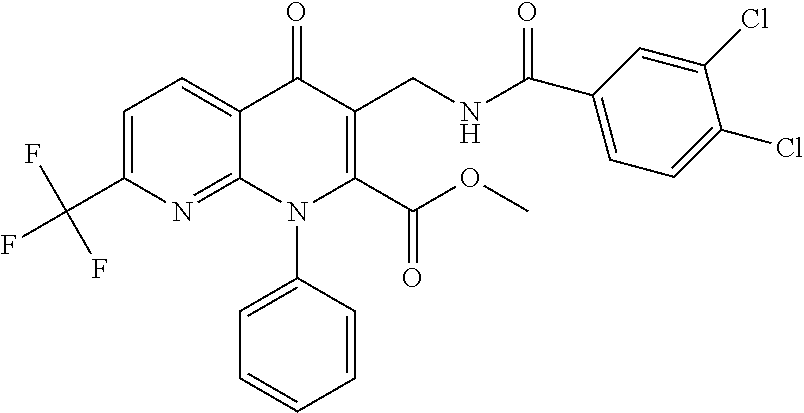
C1=C(C(F)(F)F)N=C2C(=C1)C(=O)C(CNC(=O)C1=CC=C(Cl)C(Cl)=C1)=C(C(OC)=O)N2C1=CC=CC=C1
